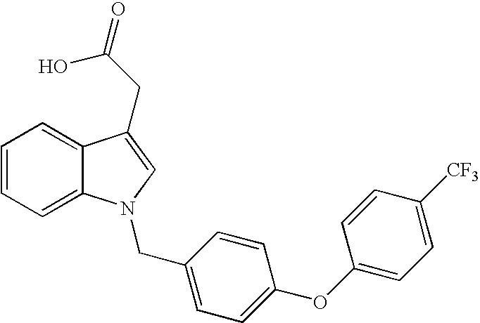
C1=CC=C2C(=C1)C(CC(O)=O)=CN2CC1=CC=C(OC2=CC=C([CF3])C=C2)C=C1
